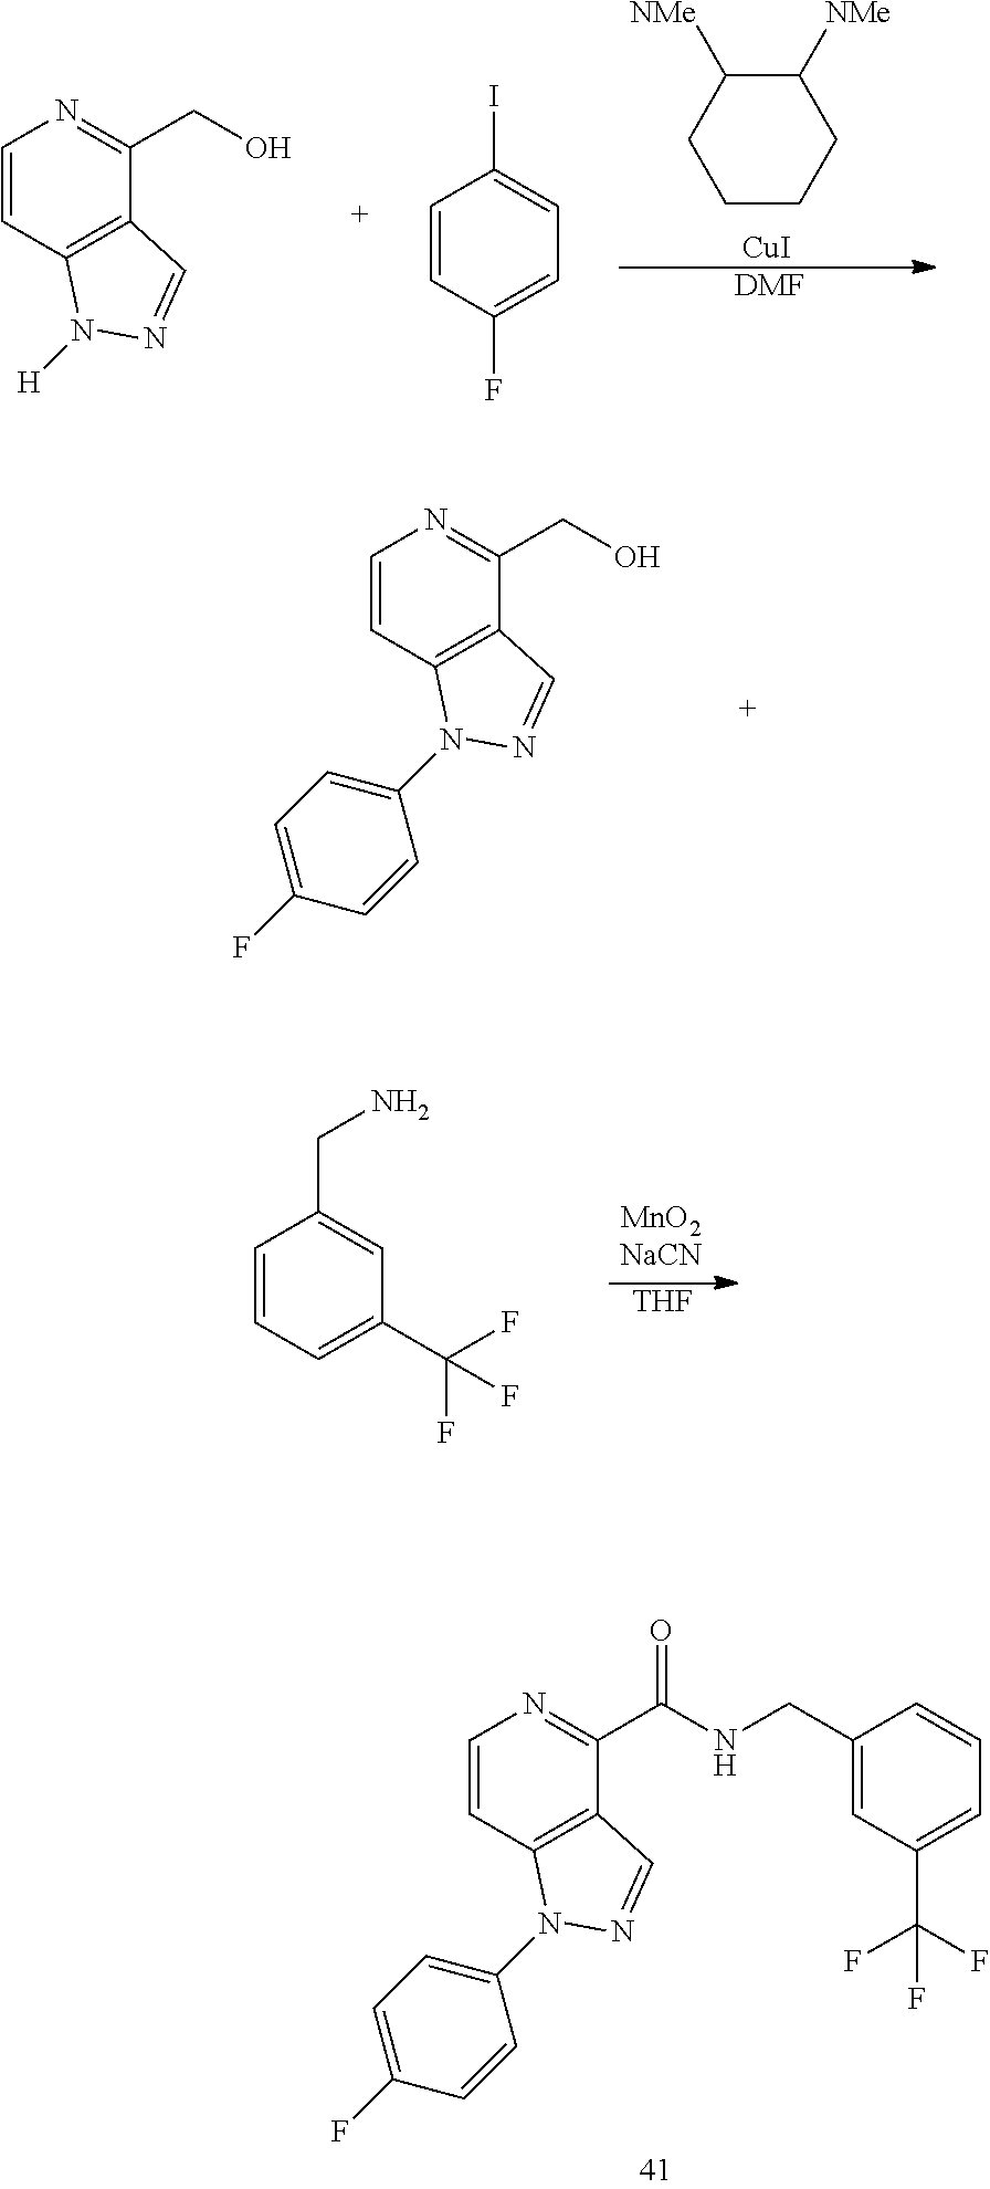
C1=CC2=C(C(CO)=N1)C=NN2C1=CC=C(F)C=C1.C1=CC=C(C(F)(F)F)C=C1CN.[THF].C1=CC2=C(C(C(NCC3=CC(C(F)(F)F)=CC=C3)=O)=N1)C=NN2C1=CC=C(F)C=C1.C1CCCC([NMe])C1[NMe].[CuI].[DMF].C1=CC2=C(C(CO)=N1)C=NN2[H].C1=CC(F)=CC=C1I
